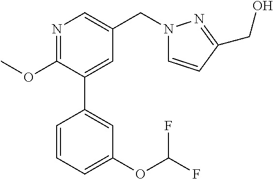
C1(OC)=NC=C(CN2C=CC(CO)=N2)C=C1C1=CC(OC(F)F)=CC=C1
